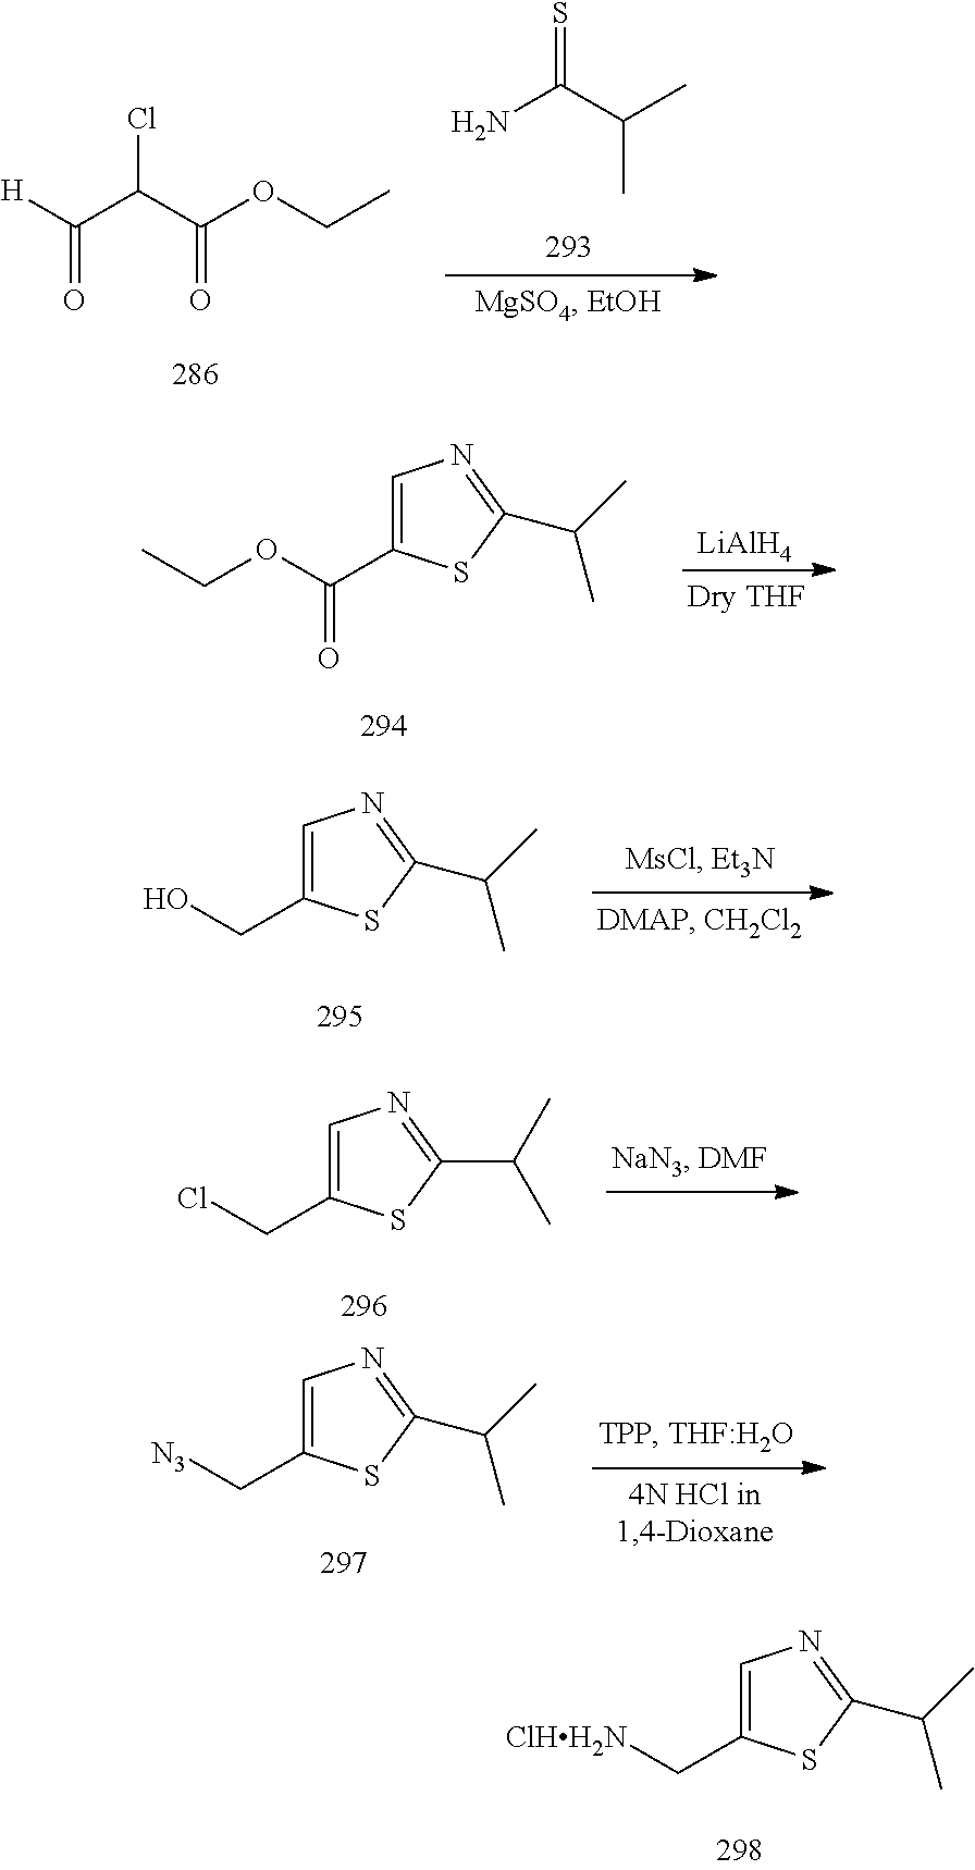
NC(C(C)C)=S.[H]C(C(C(OCC)=O)Cl)=O.CCOC(C1=CN=C(C(C)C)S1)=O.[LiAlH4].C1=C(CO)SC(C(C)C)=N1.C1=C(C[N3])SC(C(C)C)=N1.C1=C(C[ClHH2N])SC(C(C)C)=N1.C1=C(CCl)SC(C(C)C)=N1
